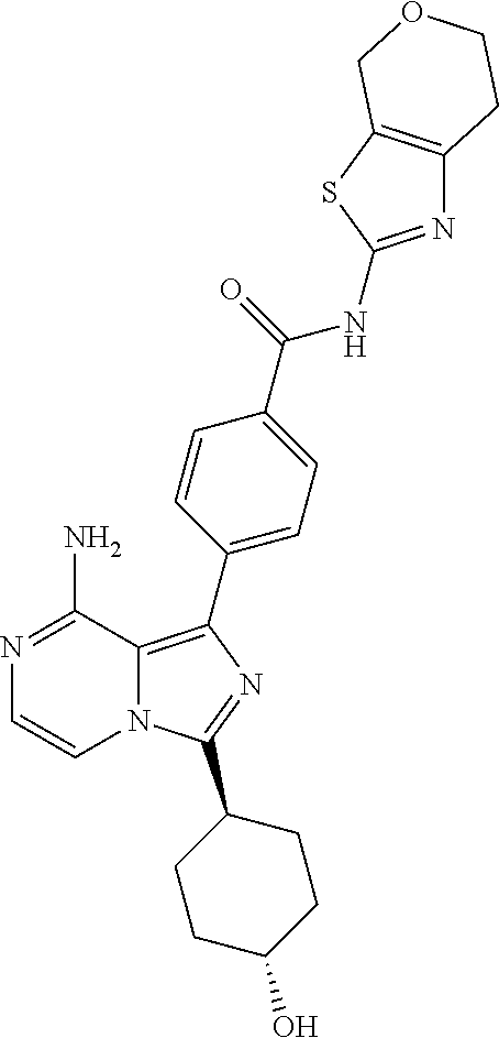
N12C(=C(C3=CC=C(C(=O)NC4=NC5=C(S4)COCC5)C=C3)N=C1C1CCC(O)CC1)C(N)=NC=C2
